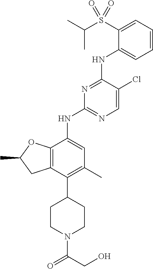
C1=CC=C(S(C(C)C)(=O)=O)C(NC2=NC(NC3=CC(C)=C(C4CCN(C(CO)=O)CC4)C4=C3OC(C)C4)=NC=C2Cl)=C1
